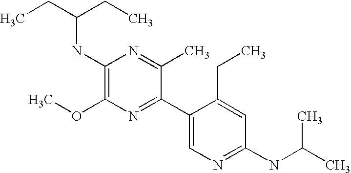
CCC(CC)NC1=C(OC)N=C(C2=CN=C(NC(C)C)C=C2CC)C(C)=N1
